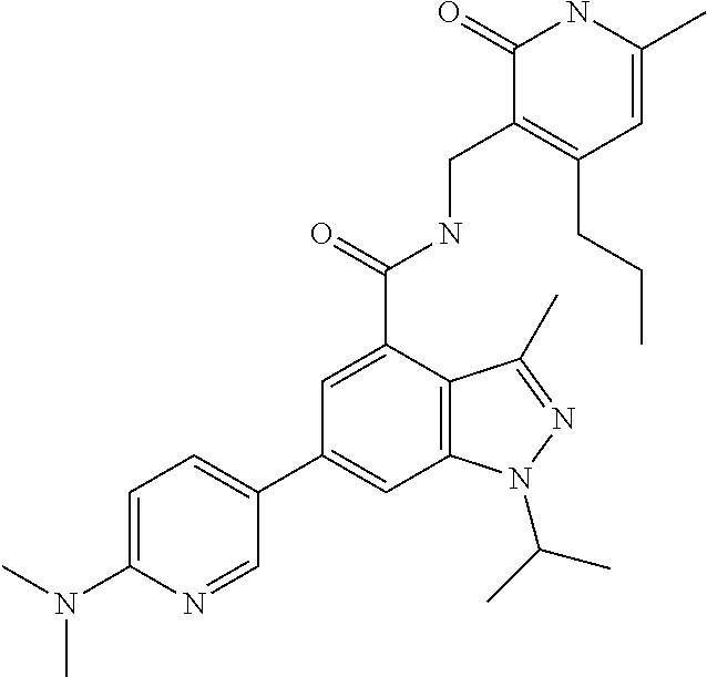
C1=C(C(=O)NCC2=C(CCC)C=C(C)NC2=O)C2=C(C=C1C1=CC=C(N(C)C)N=C1)N(C(C)C)N=C2C
